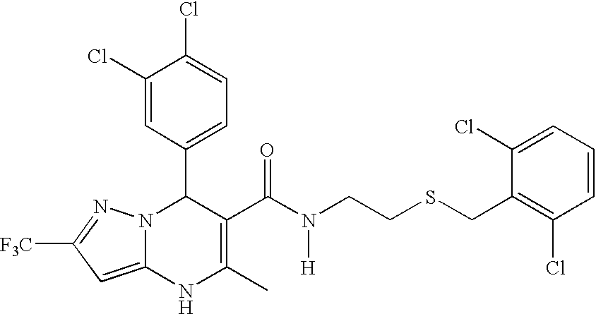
C1(Cl)=CC(C2N3C(=CC([F3C])=N3)NC(C)=C2C(N(CCSCC2=C(Cl)C=CC=C2Cl)[H])=O)=CC=C1Cl
